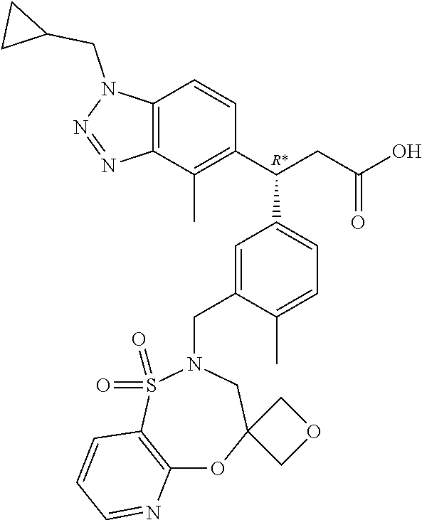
C1(C(CC(O)=O)C2=CC=C(C)C(CN3S(=O)(=O)C4=C(OC5(C3)COC5)N=CC=C4)=C2)=C(C)C2=C(C=C1)N(CC1CC1)N=N2
